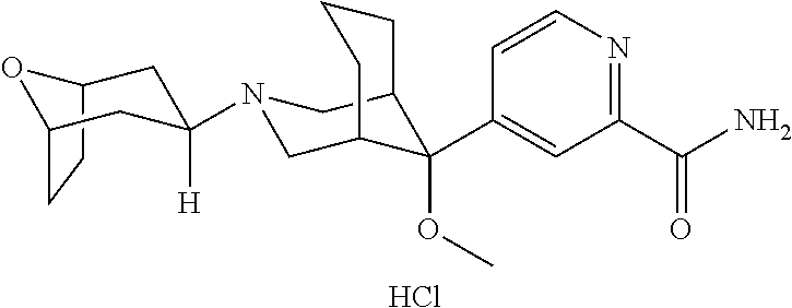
Cl.C12CCC(O1)CC(N1CC3CCCC(C1)C3(C1=CC(C(N)=O)=NC=C1)OC)([H])C2
